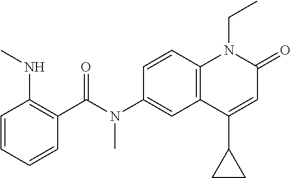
N(C1=CC2=C(C=C1)N(CC)C(=O)C=C2C1CC1)(C(C1=C(NC)C=CC=C1)=O)C
